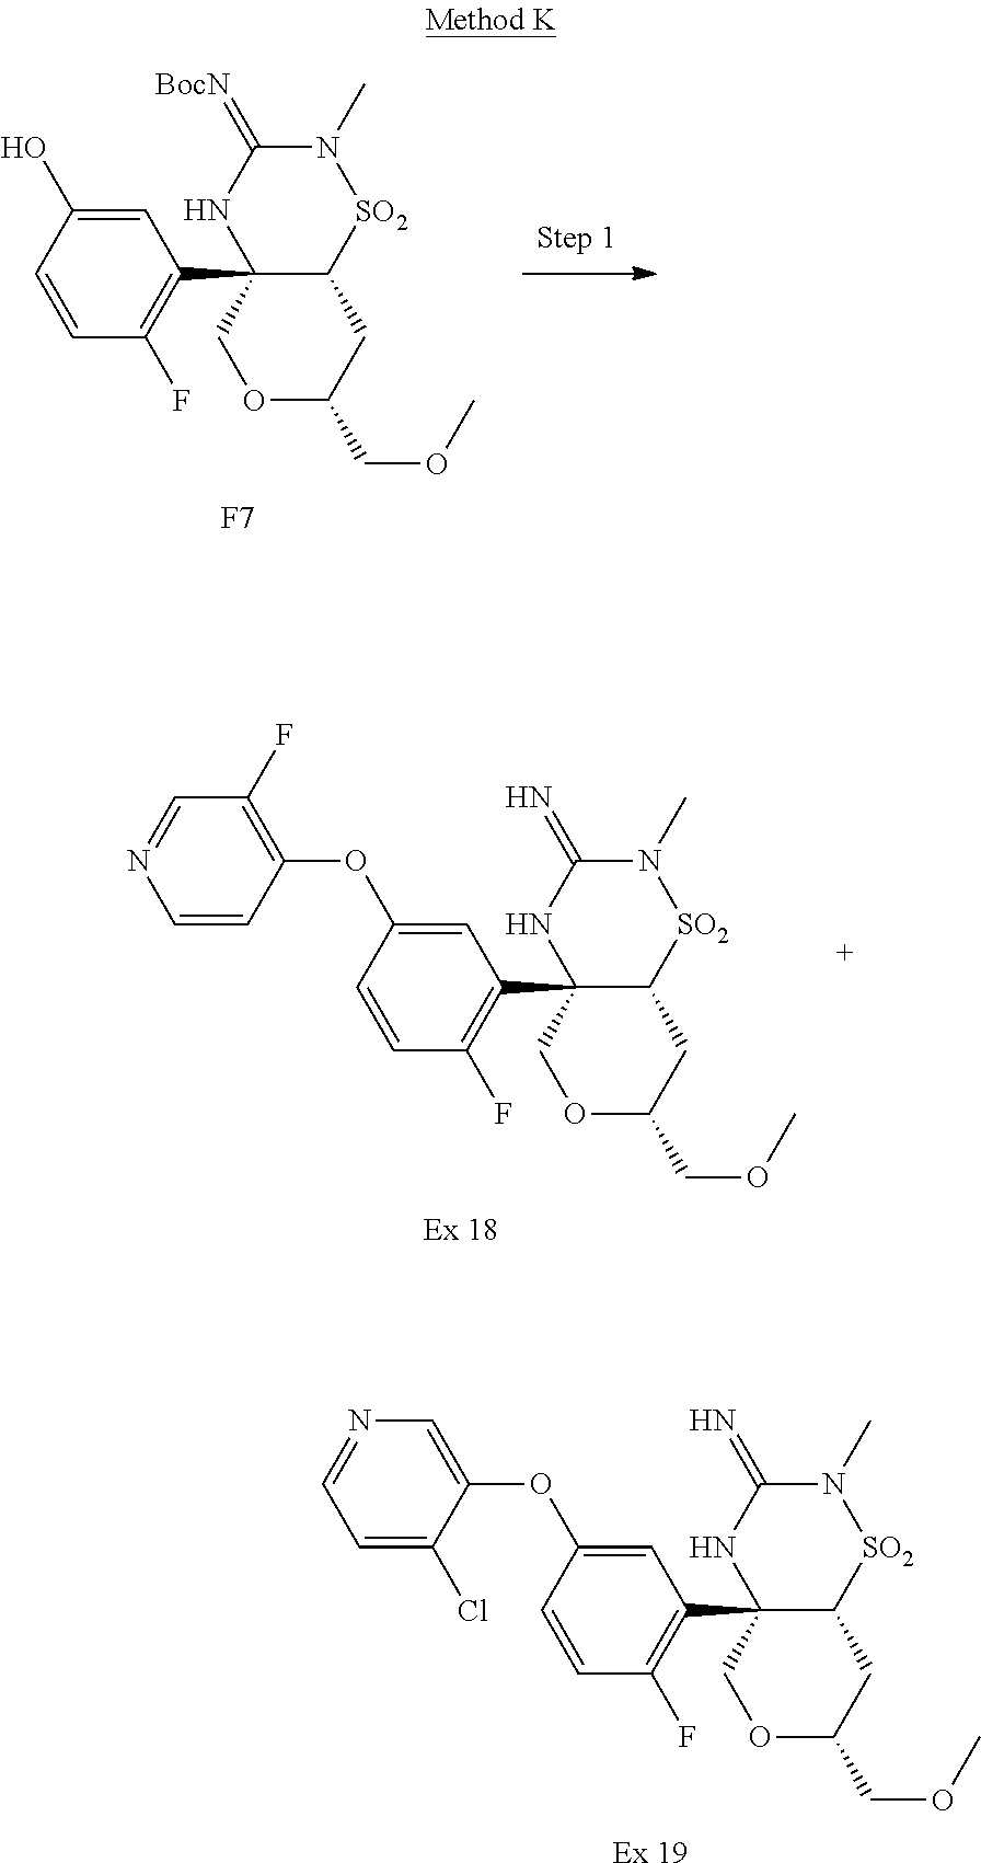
[F7].C1(F)=C(C23COC(COC)CC2[SO2]N(C)C(=[BocN])N3)C=C(O)C=C1.[Ex 19].C1(F)=C(C23COC(COC)CC2[SO2]N(C)C(=N)N3)C=C(OC2=CN=CC=C2Cl)C=C1.[Ex 18].C1(F)=C(C23COC(COC)CC2[SO2]N(C)C(=N)N3)C=C(OC2=C(F)C=NC=C2)C=C1
